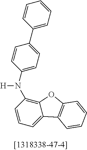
C1(C2=CC=C(N(C3=C4C(=CC=C3)C3=C(O4)C=CC=C3)[H])C=C2)=CC=CC=C1
